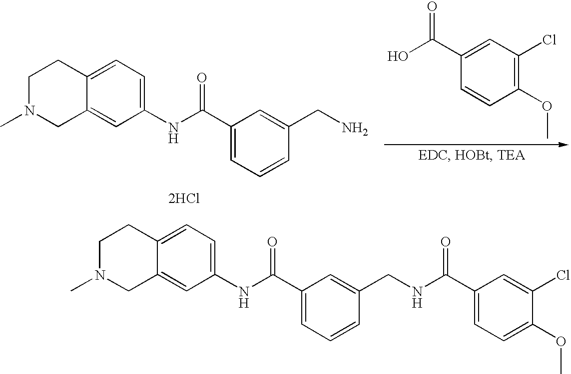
C1N(C)CC2=CC(NC(C3=CC=CC(CN)=C3)=O)=CC=C2C1.[2HCl].C1(C(O)=O)=CC(Cl)=C(OC)C=C1.C1N(C)CC2=CC(NC(C3=CC=CC(CNC(C4=CC=C(OC)C(Cl)=C4)=O)=C3)=O)=CC=C2C1
